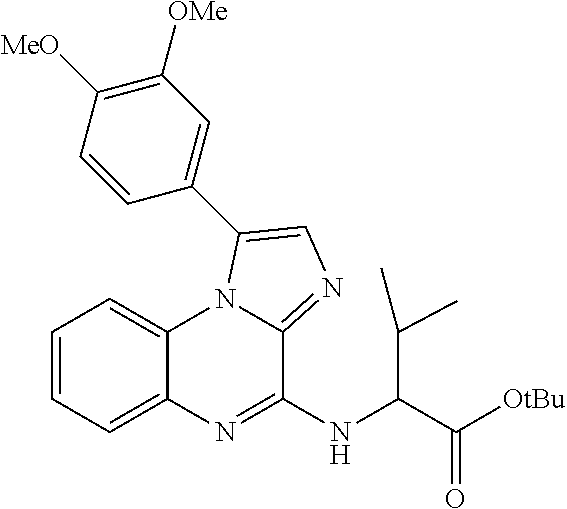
C1=CC=C2C(=C1)N1C(=NC=C1C1=CC([OMe])=C([MeO])C=C1)C(NC(C([OtBu])=O)C(C)C)=N2
